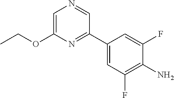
NC1=C(F)C=C(C2=NC(OCC)=CN=C2)C=C1F
